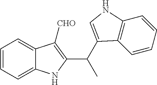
C1=CC=C2C(=C1)C([CHO])=C(C(C1=CNC3=C1C=CC=C3)C)N2
